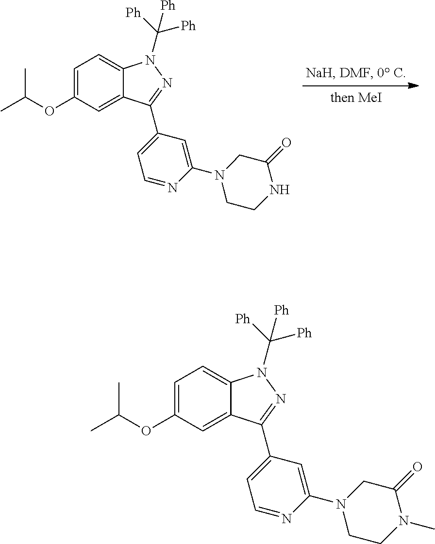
C1=C(OC(C)C)C=C2C(=C1)N(C([Ph])([Ph])[Ph])N=C2C1=CC=NC(N2CCN(C)C(=O)C2)=C1.C1=C(OC(C)C)C=C2C(=C1)N(C([Ph])([Ph])[Ph])N=C2C1=CC=NC(N2CCNC(=O)C2)=C1
